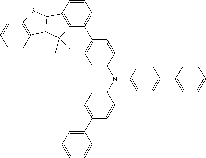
C1=CC2=C(C=C1)SC1C2C(C)(C)C2=C1C=CC=C2C1=CC=C(N(C2=CC=C(C3=CC=CC=C3)C=C2)C2=CC=C(C3=CC=CC=C3)C=C2)C=C1
